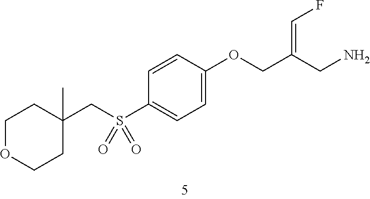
C1OCCC(CS(C2=CC=C(OCC(CN)=CF)C=C2)(=O)=O)(C)C1
